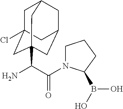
C(C(N)C12CC3(Cl)CC(CC(C1)C3)C2)(=O)N1CCCC1B(O)O
